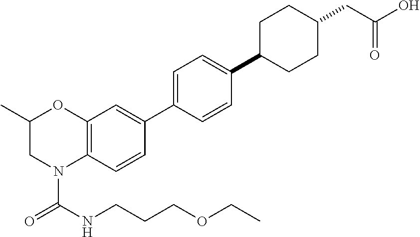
C12=C(C=CC(C3=CC=C(C4CCC(CC(O)=O)CC4)C=C3)=C1)N(C(=O)NCCCOCC)CC(C)O2
